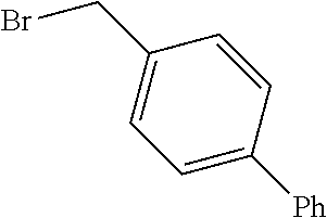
BrCC1=CC=C([Ph])C=C1
